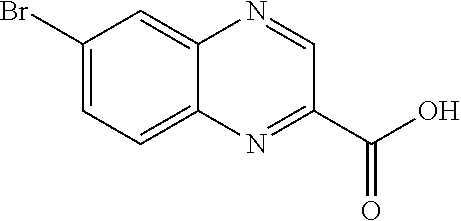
C1(Br)=CC=C2C(=C1)N=CC(C(O)=O)=N2
